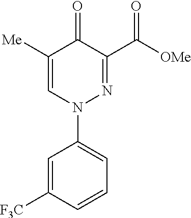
C1=C([F3C])C=CC=C1N1N=C(C([OMe])=O)C(=O)C([Me])=C1
